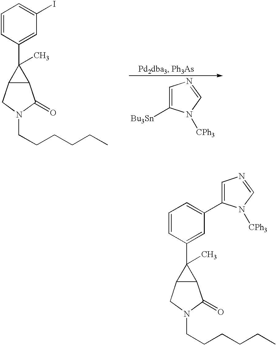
C1=C([Bu3Sn])N([CPh3])C=N1.C1=CC(C2(C)C3C2C(=O)N(CCCCCC)C3)=CC(I)=C1.C1=CC(C2(C)C3C2C(=O)N(CCCCCC)C3)=CC(C2=CN=CN2[CPh3])=C1
